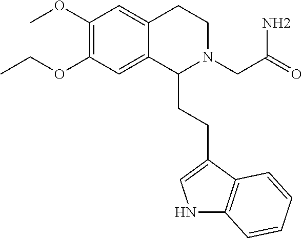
C1(OC)=C(OCC)C=C2C(=C1)CCN(CC(=O)N)C2CCC1=CNC2=C1C=CC=C2
